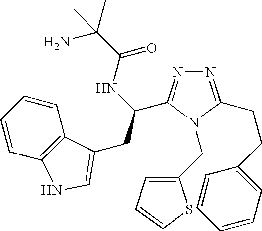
C1=C(CN2C(C(CC3=CNC4=C3C=CC=C4)NC(=O)C(C)(N)C)=NN=C2CCC2=CC=CC=C2)SC=C1
